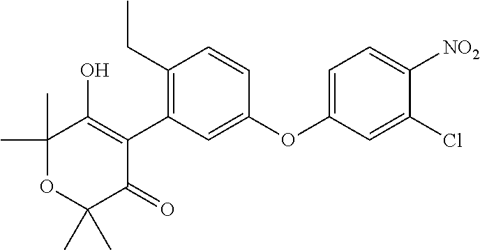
C1(C)(C)OC(C)(C)C(=O)C(C2=C(CC)C=CC(OC3=CC=C([NO2])C(Cl)=C3)=C2)=C1O
